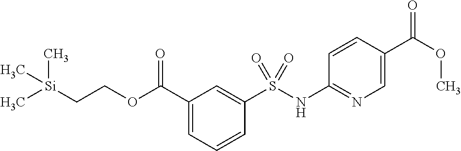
C1(C(OCC[Si](C)(C)C)=O)=CC=CC(S(NC2=NC=C(C(OC)=O)C=C2)(=O)=O)=C1
